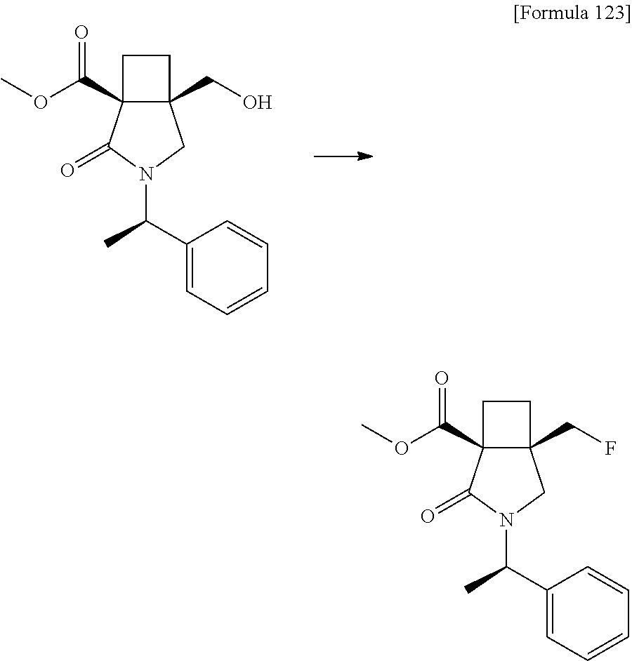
C1CC2(C(OC)=O)C1(CO)CN(C(C1=CC=CC=C1)C)C2=O.C1CC2(C(OC)=O)C1(CF)CN(C(C1=CC=CC=C1)C)C2=O
